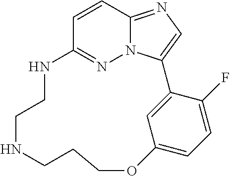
C1=CC2=NC=C3N2N=C1NCCNCCCOC1=CC=C(F)C3=C1
